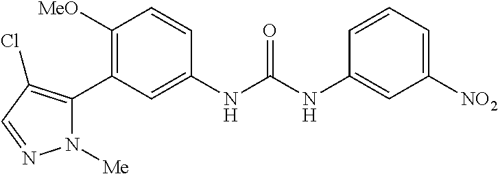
C1([OMe])=C(C2=C(Cl)C=NN2[Me])C=C(NC(=O)NC2=CC([NO2])=CC=C2)C=C1
